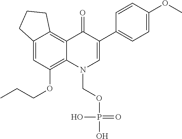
C12=CC(OCCC)=C3C(=C1CCC2)C(=O)C(C1=CC=C(OC)C=C1)=CN3COP(O)(O)=O
